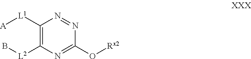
C1([L1][A])=C([L2]B)N=C(O[Rx2])N=N1
